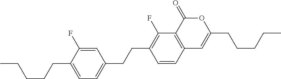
C12=C(C(=O)OC(CCCCC)=C1)C(F)=C(CCC1=CC=C(CCCCC)C(F)=C1)C=C2
